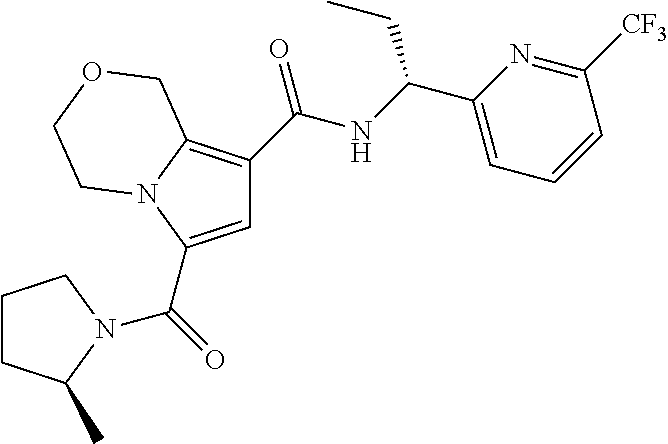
C1=C(C(=O)N2C(C)CCC2)N2C(=C1C(NC(C1=CC=CC([CF3])=N1)CC)=O)COCC2
